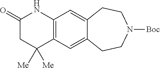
C1(=O)CC([Me])([Me])C2=C(N1)C=C1C(=C2)CCN([Boc])CC1
